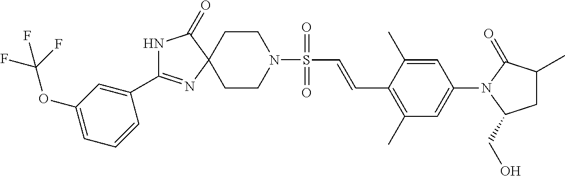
N1C(C2=CC(OC(F)(F)F)=CC=C2)=NC2(C1=O)CCN(S(C=CC1=C(C)C=C(N3C(CO)CC(C)C3=O)C=C1C)(=O)=O)CC2
